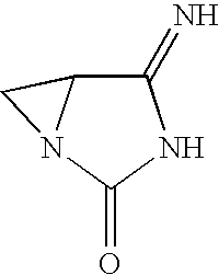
C1(=N)C2N(C(=O)N1)C2
